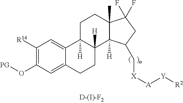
C1([R14])=C(O[PG])C=C2C(=C1)C1([H])C([H])(CC2)C2([H])C(C)(CC1)C(F)(F)CC2C[X][A][Y][R2]
